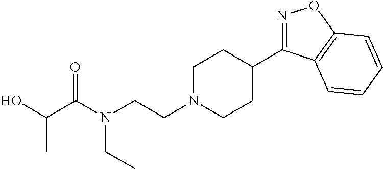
N1=C(C2CCN(CCN(C(C(O)C)=O)CC)CC2)C2=C(O1)C=CC=C2
